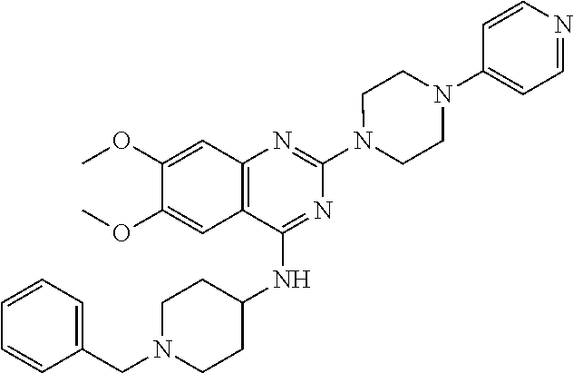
C12=C(C(NC3CCN(CC4=CC=CC=C4)CC3)=NC(N3CCN(C4=CC=NC=C4)CC3)=N1)C=C(OC)C(OC)=C2
